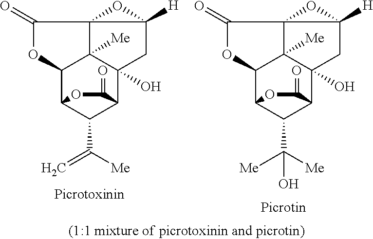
O1C2C3([Me])C(O)(CC4([H])C3(C1=O)O4)C1C(C(=C)[Me])C2OC1=O.O1C2C3([Me])C(O)(CC4([H])C3(C1=O)O4)C1C(C([Me])([Me])O)C2OC1=O
